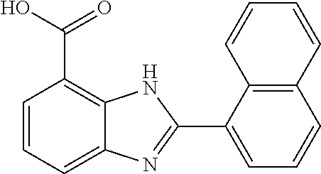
C1=C(C2=NC3=CC=CC(C(O)=O)=C3N2)C2=C(C=C1)C=CC=C2
